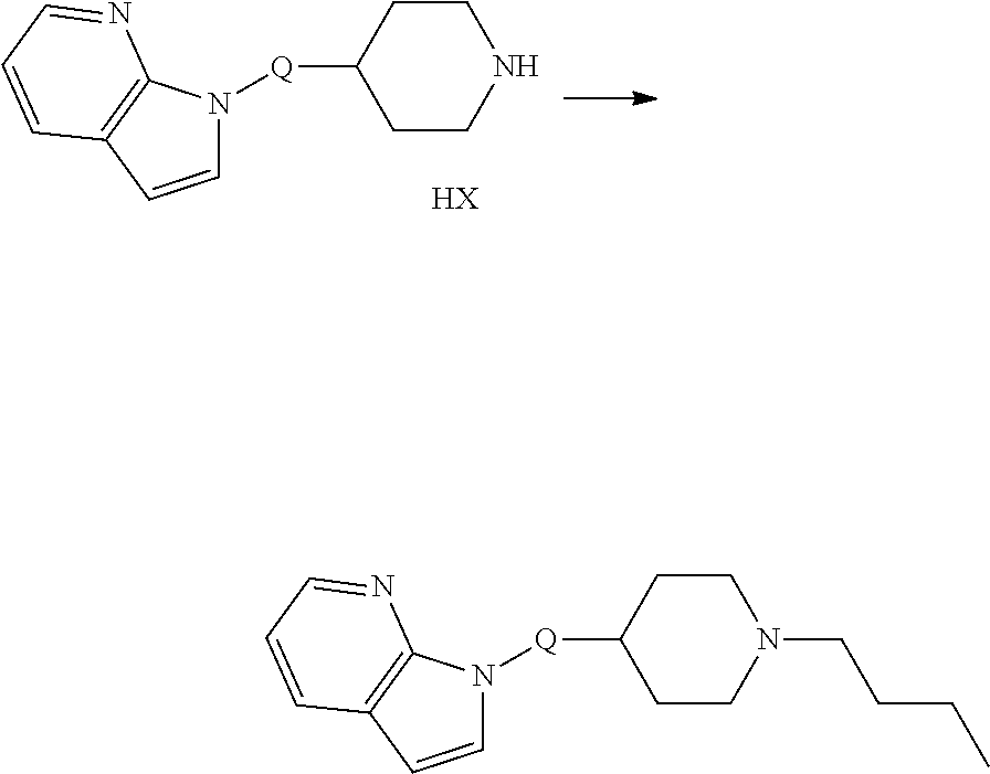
C1=CC2=C(N1[Q]C1CCN(CCCC)CC1)N=CC=C2.C1=CC2=C(N1[Q]C1CCNCC1)N=CC=C2.[HX]
